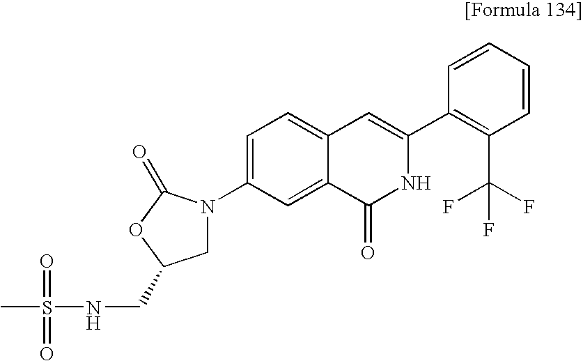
C1N(C2=CC=C3C(=C2)C(=O)NC(C2=C(C(F)(F)F)C=CC=C2)=C3)C(=O)OC1CNS(=O)(C)=O
